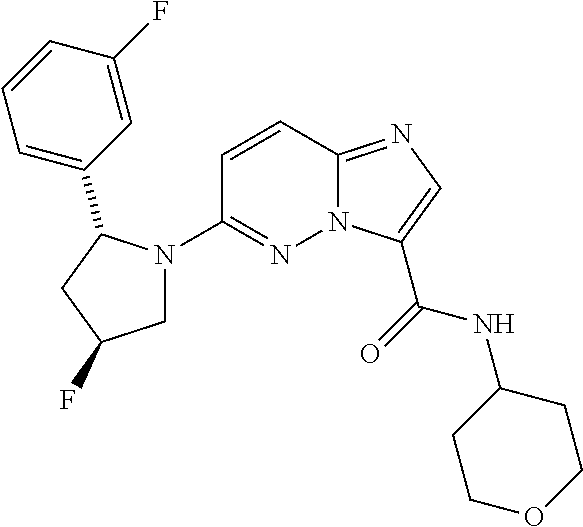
N12C(=NC=C1C(=O)NC1CCOCC1)C=CC(N1CC(F)CC1C1=CC=CC(F)=C1)=N2
